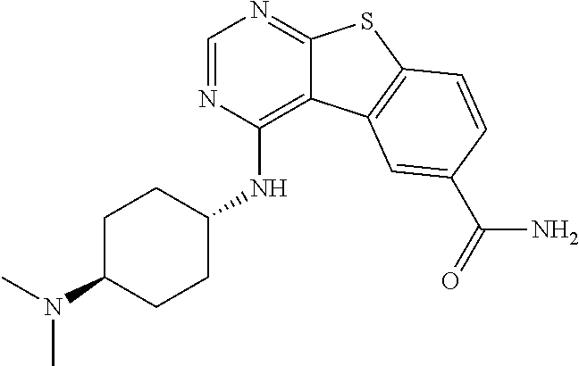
C1=NC(NC2CCC(N(C)C)CC2)=C2C(=N1)SC1=C2C=C(C(=O)N)C=C1
